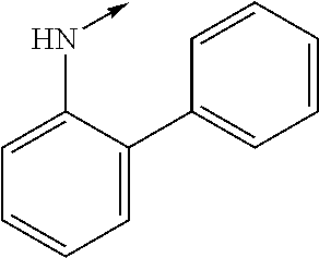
C1=C(N->C)C(C2=CC=CC=C2)=CC=C1
